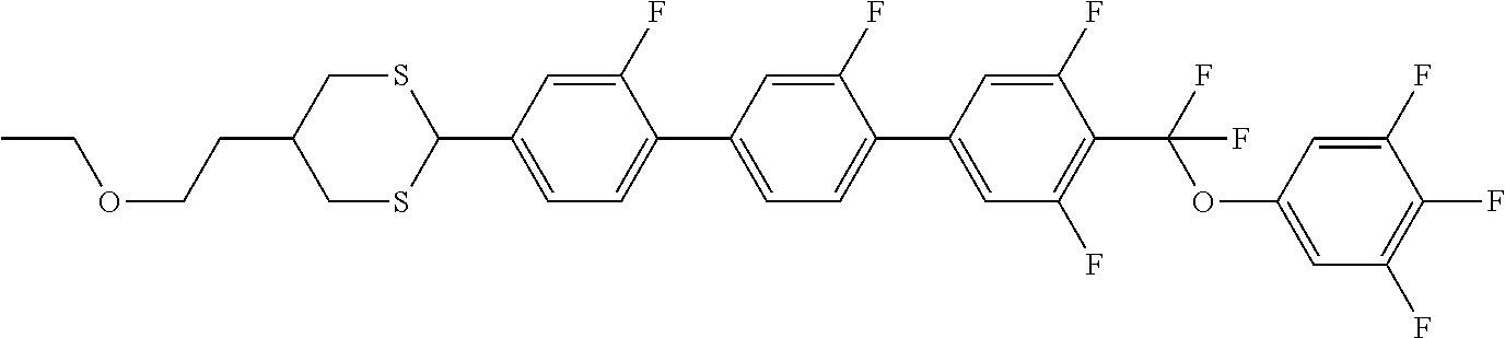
CCOCCC1CSC(C2=CC=C(C3=CC=C(C4=CC(F)=C(C(F)(OC5=CC(F)=C(F)C(F)=C5)F)C(F)=C4)C(F)=C3)C(F)=C2)SC1
